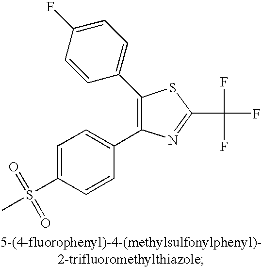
C1=C(S(C)(=O)=O)C=CC(C2=C(C3=CC=C(F)C=C3)SC(C(F)(F)F)=N2)=C1
